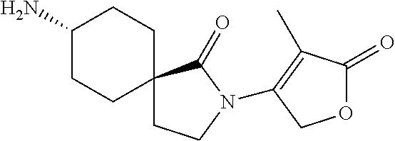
C12(CCN(C3=C(C)C(=O)OC3)C1=O)CCC(N)CC2
